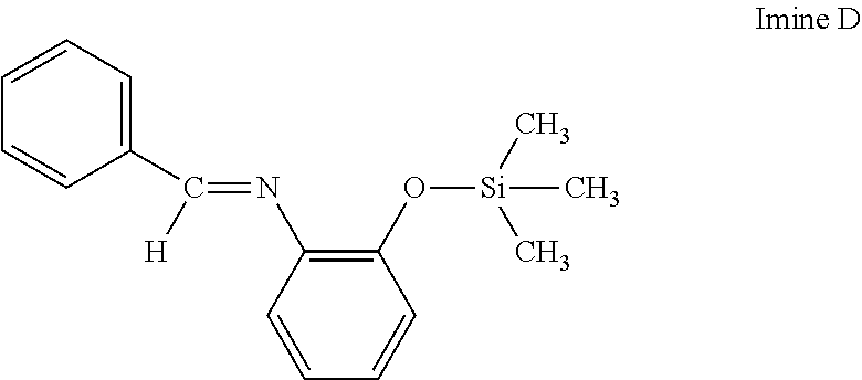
C1(O[Si](C)(C)C)=C(N=C(C2=CC=CC=C2)[H])C=CC=C1
